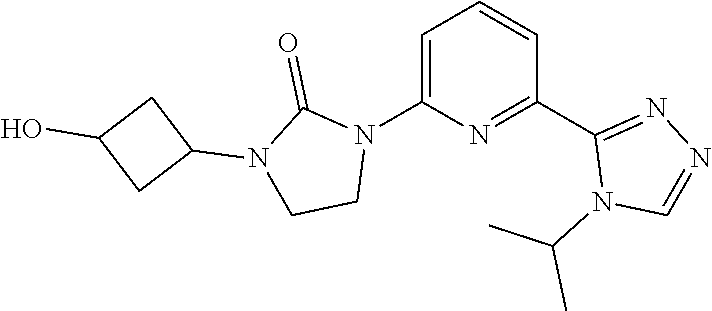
C1=C(N2C(=O)N(C3CC(O)C3)CC2)N=C(C2=NN=CN2C(C)C)C=C1
